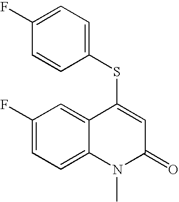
C1(F)=CC=C(SC2=CC(=O)N(C)C3=CC=C(F)C=C23)C=C1
